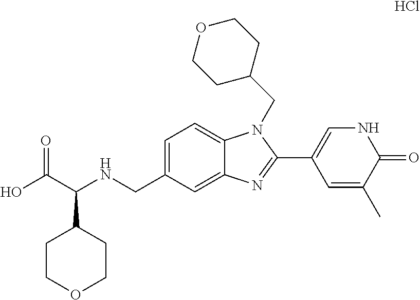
C1=C(CNC(C(O)=O)C2CCOCC2)C=C2C(=C1)N(CC1CCOCC1)C(C1=CNC(=O)C(C)=C1)=N2.Cl
